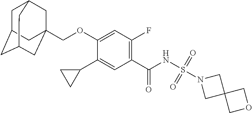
C1(C2CC2)=CC(C(NS(N2CC3(C2)COC3)(=O)=O)=O)=C(F)C=C1OCC12CC3CC(CC(C1)C3)C2
